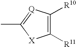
C1([R11])=C([R10])[Q]=C(C)[X]1
